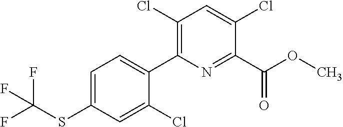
FC(SC1=CC=C(C2=C(Cl)C=C(Cl)C(C(OC)=O)=N2)C(Cl)=C1)(F)F
